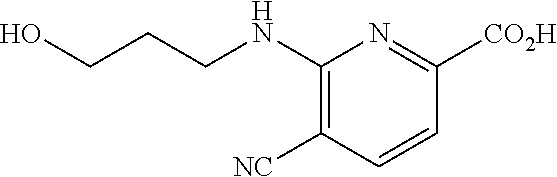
N(C1=C([NC])C=CC([CO2H])=N1)CCCO
